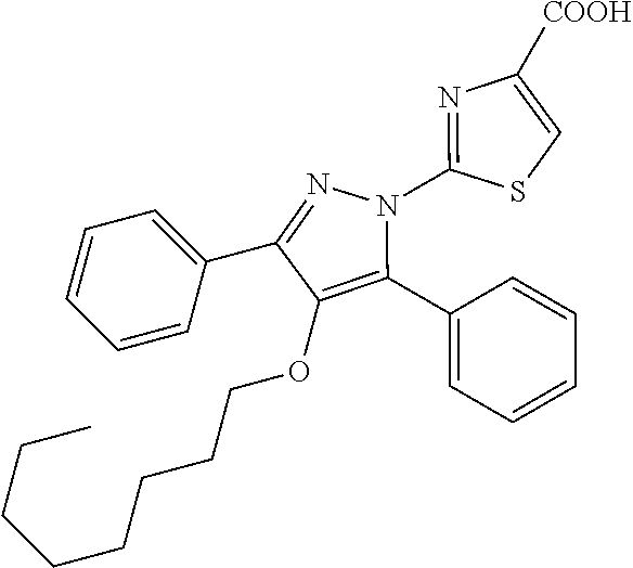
C1=CC=C(C2=NN(C3=NC([COOH])=CS3)C(C3=CC=CC=C3)=C2OCCCCCCCC)C=C1
